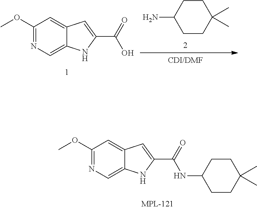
C1CC(C)(C)CCC1N.C1(OC)=NC=C2C(=C1)C=C(C(=O)O)N2.C1(OC)=NC=C2C(=C1)C=C(C(=O)NC1CCC(C)(C)CC1)N2
